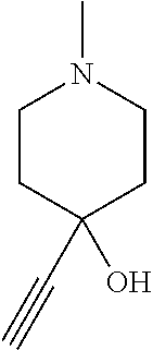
C1CC(C#C)(O)CCN1C
